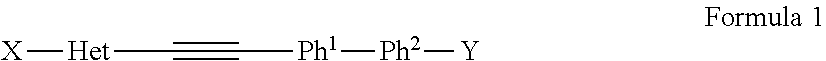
C(#C[Ph1][Ph2][Y])[Het][X]
